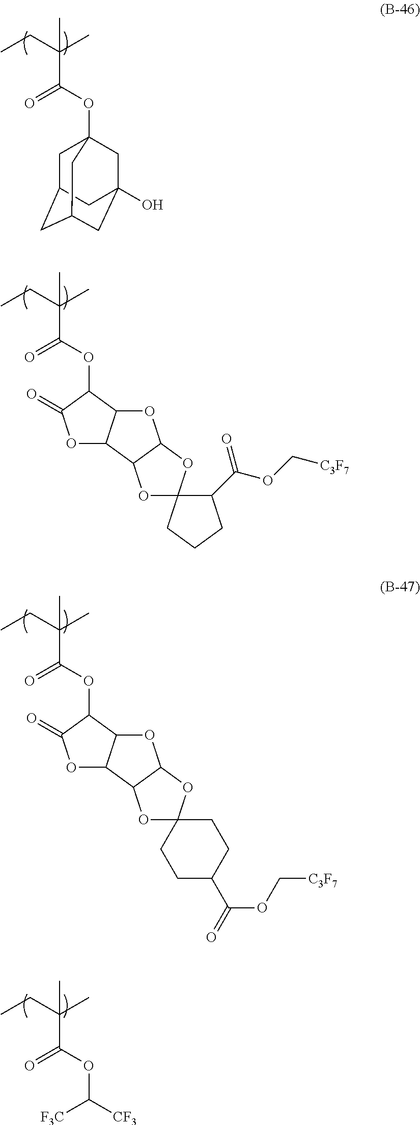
C(C(CC)(C)C)(OC1C(=O)OC2C1OC1C2OC2(O1)C(C(=O)OC[C3F7])CCC2)=O.C(C(CC)(C)C)(OC1C(=O)OC2C1OC1C2OC2(O1)CCC(C(OC[C3F7])=O)CC2)=O.C(C(CC)(C)C)(OC12CC3CC(CC(O)(C1)C3)C2)=O.C(C(CC)(C)C)(OC([F3C])[CF3])=O
